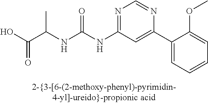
N(C(NC1=NC=NC(C2=CC=CC=C2OC)=C1)=O)C(C(O)=O)C
